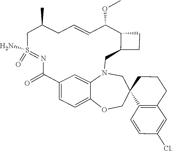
C1=C2C(=O)N=S(=O)(N)CC(C)CC=CC(OC)C3C(CN4C(=C2)C(=C1)OCC1(C2=C(CCC1)C=C(Cl)C=C2)C4)CC3
